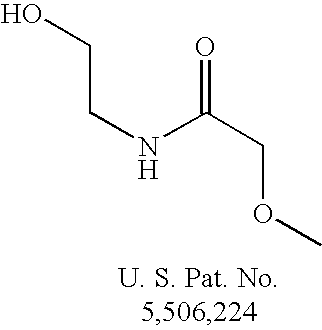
N(C(COC)=O)CCO
